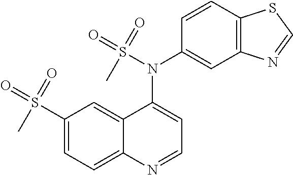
C1(S(=O)(=O)C)=CC=C2C(=C1)C(N(C1=CC3=C(C=C1)SC=N3)S(=O)(=O)C)=CC=N2
